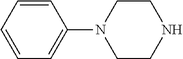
C1(N2CCNCC2)=CC=CC=C1
